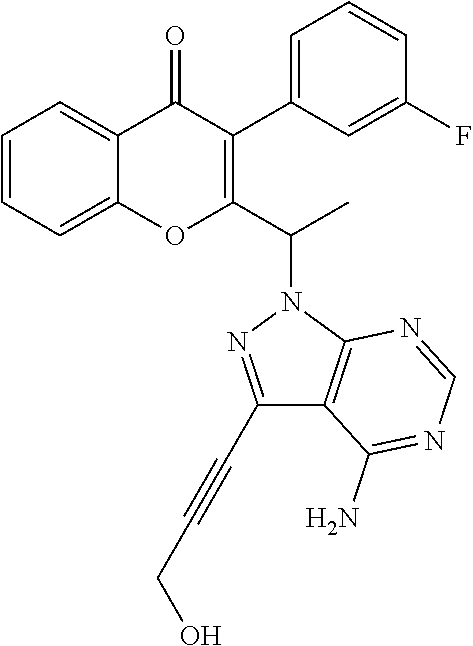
C1=CC=C2C(=C1)OC(C(N1N=C(C#CCO)C3=C1N=CN=C3N)C)=C(C1=CC=CC(F)=C1)C2=O
